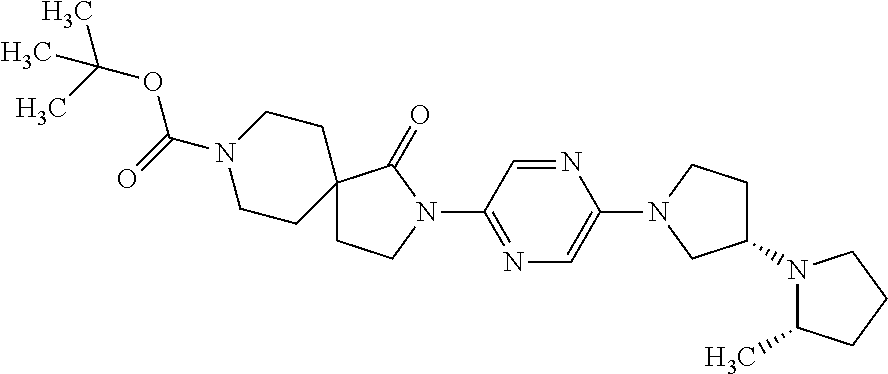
C1(N2C(=O)C3(CC2)CCN(C(=O)OC(C)(C)C)CC3)=NC=C(N2CC(N3C(C)CCC3)CC2)N=C1
